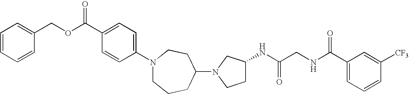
C1=CC=CC(COC(C2=CC=C(N3CCCC(N4CCC(NC(CNC(C5=CC=CC([CF3])=C5)=O)=O)C4)CC3)C=C2)=O)=C1
